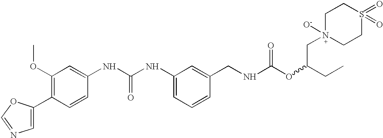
C1=C(C2=C(OC)C=C(NC(NC3=CC=CC(CNC(OC(CC)CN4([O-])CCS(=O)(=O)CC4)=O)=C3)=O)C=C2)OC=N1
